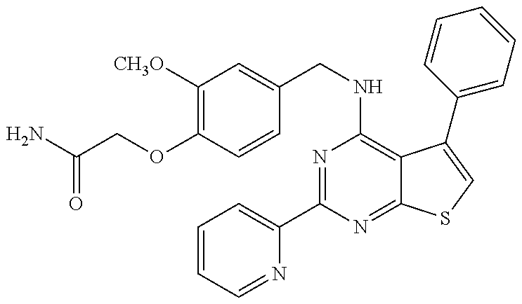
C1=CC=NC(C2=NC(NCC3=CC([CH3O])=C(OCC(=O)N)C=C3)=C3C(=N2)SC=C3C2=CC=CC=C2)=C1
